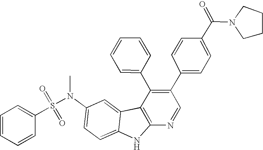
N(C1=CC=C2C(=C1)C1=C(N2)N=CC(C2=CC=C(C(N3CCCC3)=O)C=C2)=C1C1=CC=CC=C1)(S(=O)(=O)C1=CC=CC=C1)C
